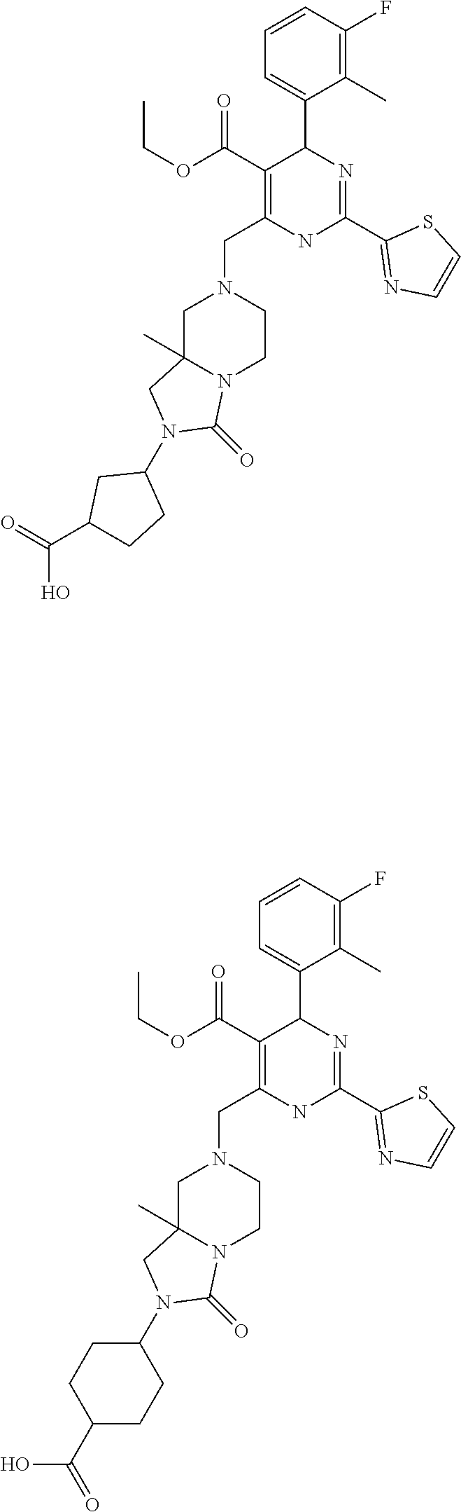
C1C2(C)N(CCN1CC1=C(C(OCC)=O)C(C3=CC=CC(F)=C3C)N=C(C3=NC=CS3)N1)C(=O)N(C1CC(C(=O)O)CC1)C2.C1C2(C)N(CCN1CC1=C(C(OCC)=O)C(C3=CC=CC(F)=C3C)N=C(C3=NC=CS3)N1)C(=O)N(C1CCC(C(=O)O)CC1)C2
